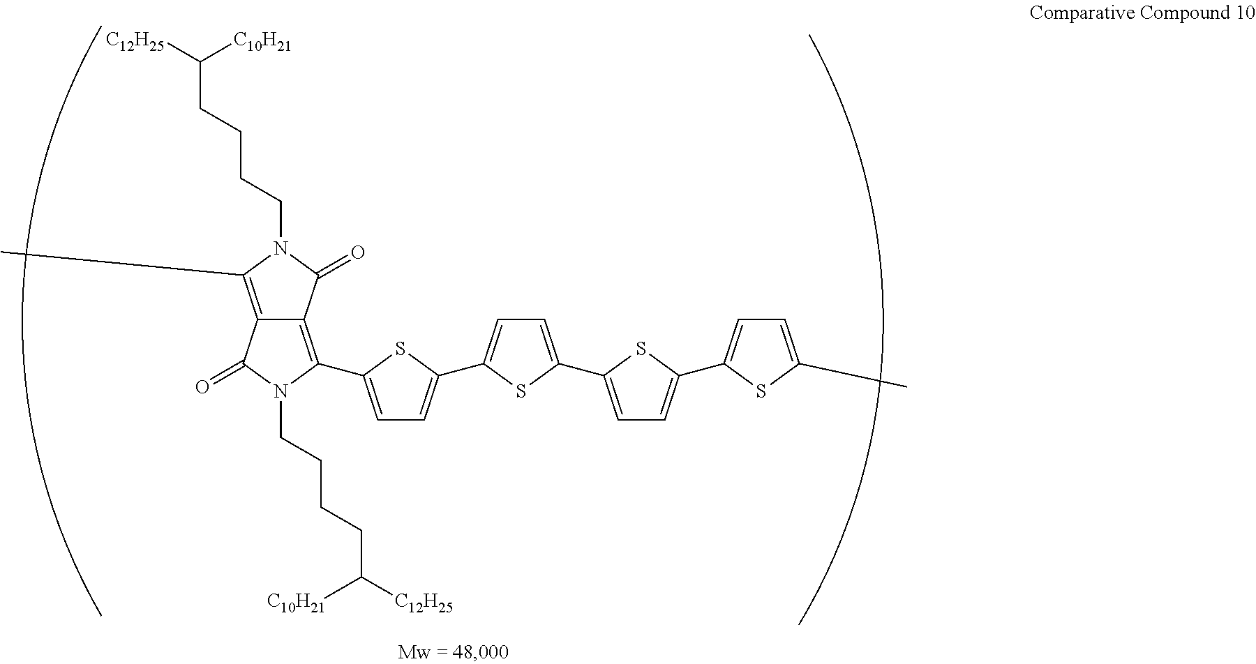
C12=C(C)N(CCCCC([C12H25])[C10H21])C(=O)C1=C(C1=CC=C(C3=CC=C(C4=CC=C(C5=CC=C(C)S5)S4)S3)S1)N(CCCCC([C12H25])[C10H21])C2=O
